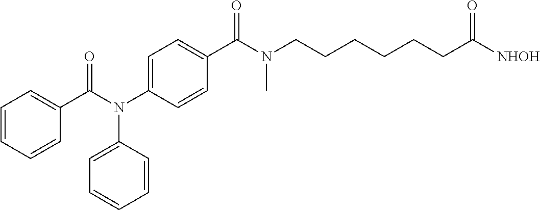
C1(N(C(=O)C2=CC=CC=C2)C2=CC=CC=C2)=CC=C(C(N(CCCCCCC([NHOH])=O)C)=O)C=C1
